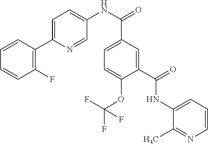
C1=CC=CC(F)=C1C1=CC=C(NC(C2=CC=C(OC(F)(F)F)C(C(=O)NC3=CC=CN=C3C)=C2)=O)C=N1
